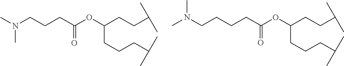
C(CCC(OC(CCC(C)C)CCCC(C)C)=O)N(C)C.N(CCCCC(OC(CCC(C)C)CCCC(C)C)=O)(C)C
